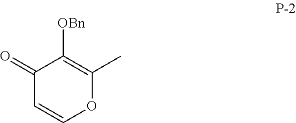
C1(=O)C=COC(C)=C1[OBn]
